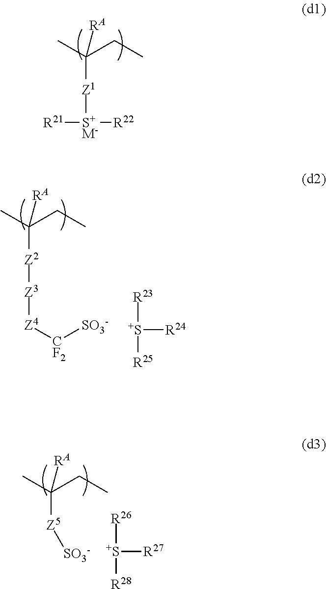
[Z1](C(C)(CC)[RA])[S+M-]([R21])[R22].[Z2](C(C)(CC)[RA])[Z3][Z4][CF2][SO3-].[R23][S+]([R25])[R24].[Z5](C(C)(CC)[RA])[SO3-].[R26][S+]([R28])[R27]
